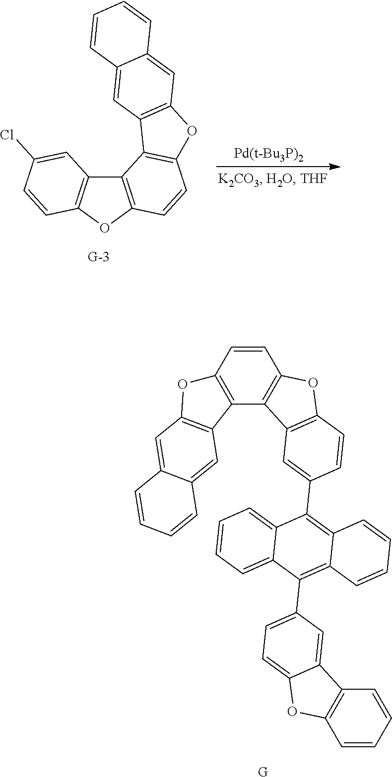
[G].C12=C(C=CC3=C1C1=C(O3)C=CC(C3=C4C(=C(C5=CC=C6C(=C5)C5=C(C=CC=C5)O6)C5=CC=CC=C35)C=CC=C4)=C1)OC1=C2C=C2C(=C1)C=CC=C2.C12=C(OC3=C1C=C(Cl)C=C3)C=CC1=C2C2=C(O1)C=C1C(=C2)C=CC=C1
